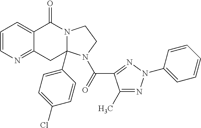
C1=CN=C2C(=C1)C(=O)N1CCN(C(=O)C3=NN(C4=CC=CC=C4)N=C3C)C1(C1=CC=C(Cl)C=C1)C2
